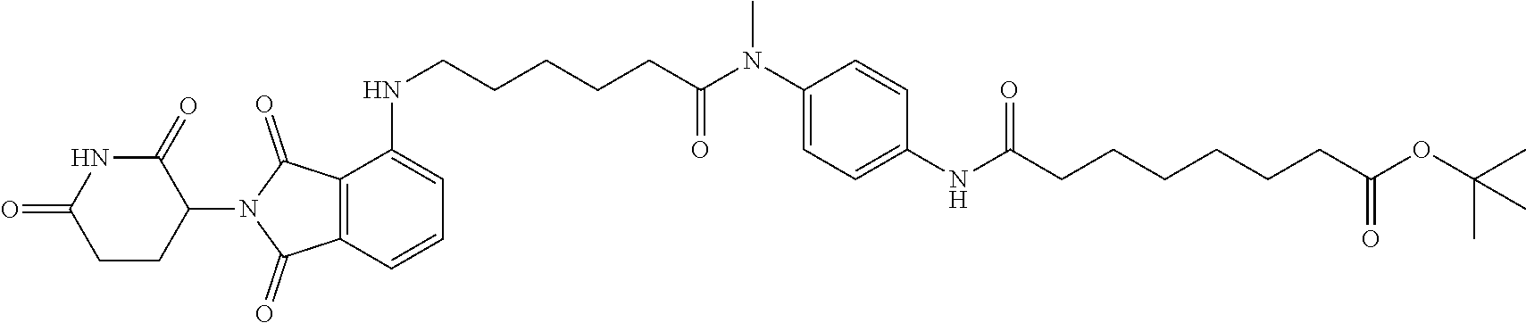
C1=C(NC(CCCCCCC(OC(C)(C)C)=O)=O)C=CC(N(C)C(CCCCCNC2=CC=CC3=C2C(=O)N(C2C(=O)NC(=O)CC2)C3=O)=O)=C1
